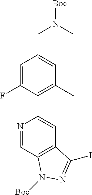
N1=CC2=C(C=C1C1=C(C)C=C(CN([Boc])C)C=C1F)C(I)=NN2[Boc]
